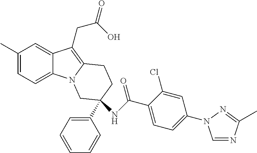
C1(C)=CC=C2C(=C1)C(CC(O)=O)=C1N2CC(C2=CC=CC=C2)(NC(=O)C2=CC=C(N3C=NC(C)=N3)C=C2Cl)CC1
